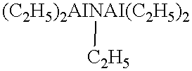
[(C2H5)2AINAI(C2H5)2][C2H5]
